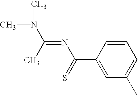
CN(C)C(=NC(C1=CC(C)=CC=C1)=S)C
